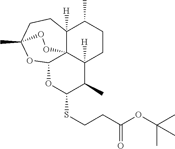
S(CCC(OC(C)(C)C)=O)C1OC2OC3(C)CCC4([H])C(C)CCC([H])(C1C)C24OO3
